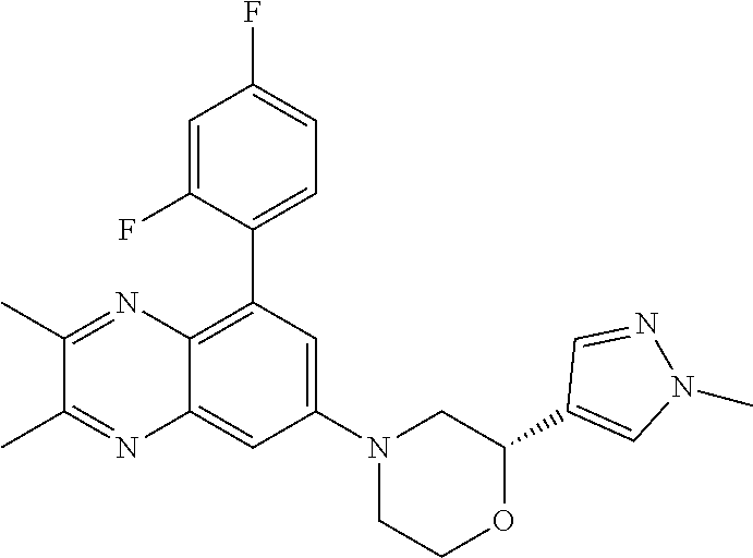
C1(C2=CN(C)N=C2)OCCN(C2=CC(C3=CC=C(F)C=C3F)=C3C(=C2)N=C(C)C(C)=N3)C1
